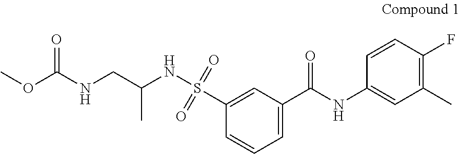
C1=CC=C(C(NC2=CC(C)=C(F)C=C2)=O)C=C1S(NC(CNC(=O)OC)C)(=O)=O
